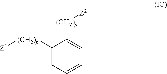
C1([(CH2)p][Z1])=CC=CC=C1[(CH2)p][Z2]
